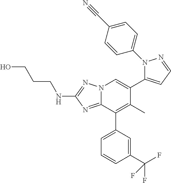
N12C(=NC(NCCCO)=N1)C(C1=CC=CC(C(F)(F)F)=C1)=C(C)C(C1=CC=NN1C1=CC=C(C#N)C=C1)=C2
